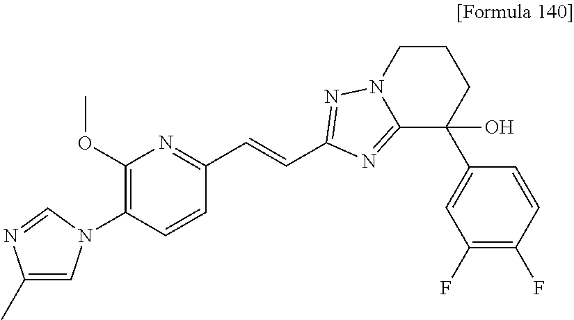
C1(C)=CN(C2=C(OC)N=C(C=CC3=NN4CCCC(C5=CC(F)=C(F)C=C5)(O)C4=N3)C=C2)C=N1
